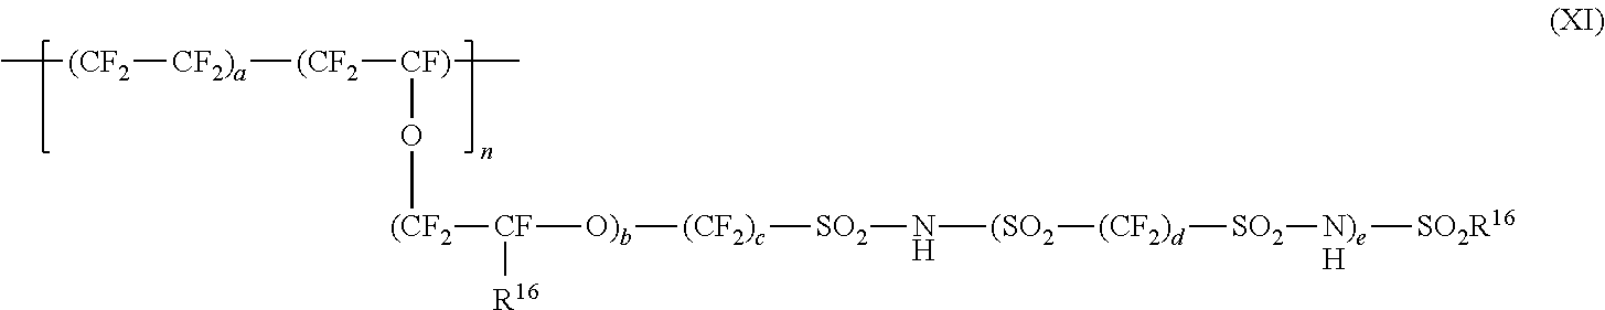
C[(CF2][CF2)a][(CF2][CF)](C)O[(CF2][CF]([O)b][(CF2)c][SO2]N[(SO2][(CF2)d][SO2][N)eH][SO2R16])[R16]
